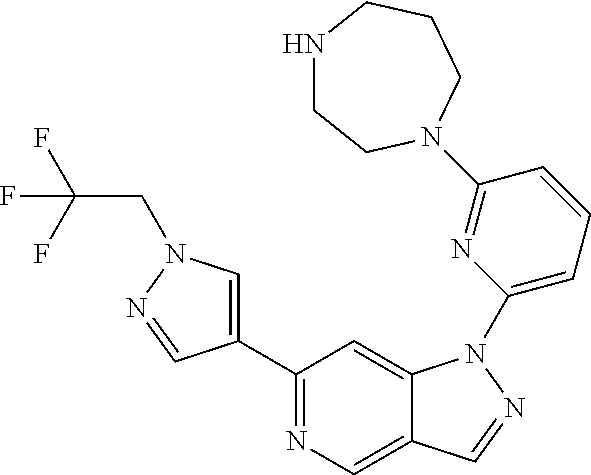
C1(C2=CN(CC(F)(F)F)N=C2)=NC=C2C(=C1)N(C1=CC=CC(N3CCNCCC3)=N1)N=C2
